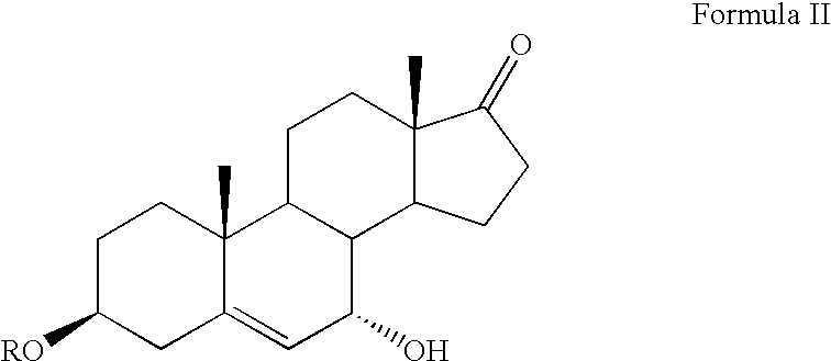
C1C2=CC(O)C3C(C2(C)CCC1[RO])CCC1(C)C3CCC1=O
